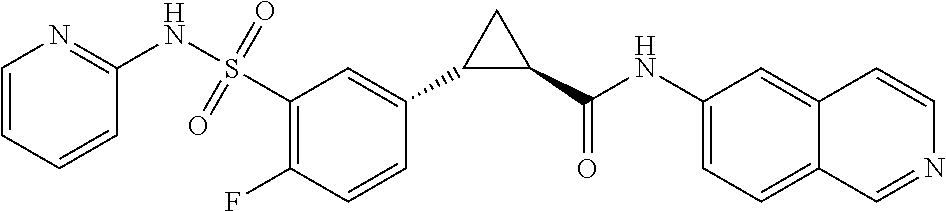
C1(F)=C(S(NC2=NC=CC=C2)(=O)=O)C=C(C2C(C(NC3=CC=C4C(=C3)C=CN=C4)=O)C2)C=C1
